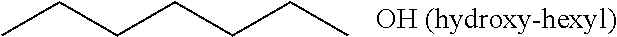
CCCCCCC.[OH (hydroxy-hexyl)]
